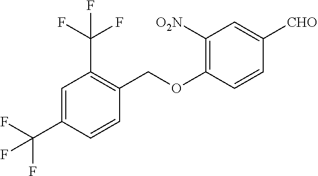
C1=C(C(F)(F)F)C=CC(COC2=C([O2N])C=C([CHO])C=C2)=C1C(F)(F)F
